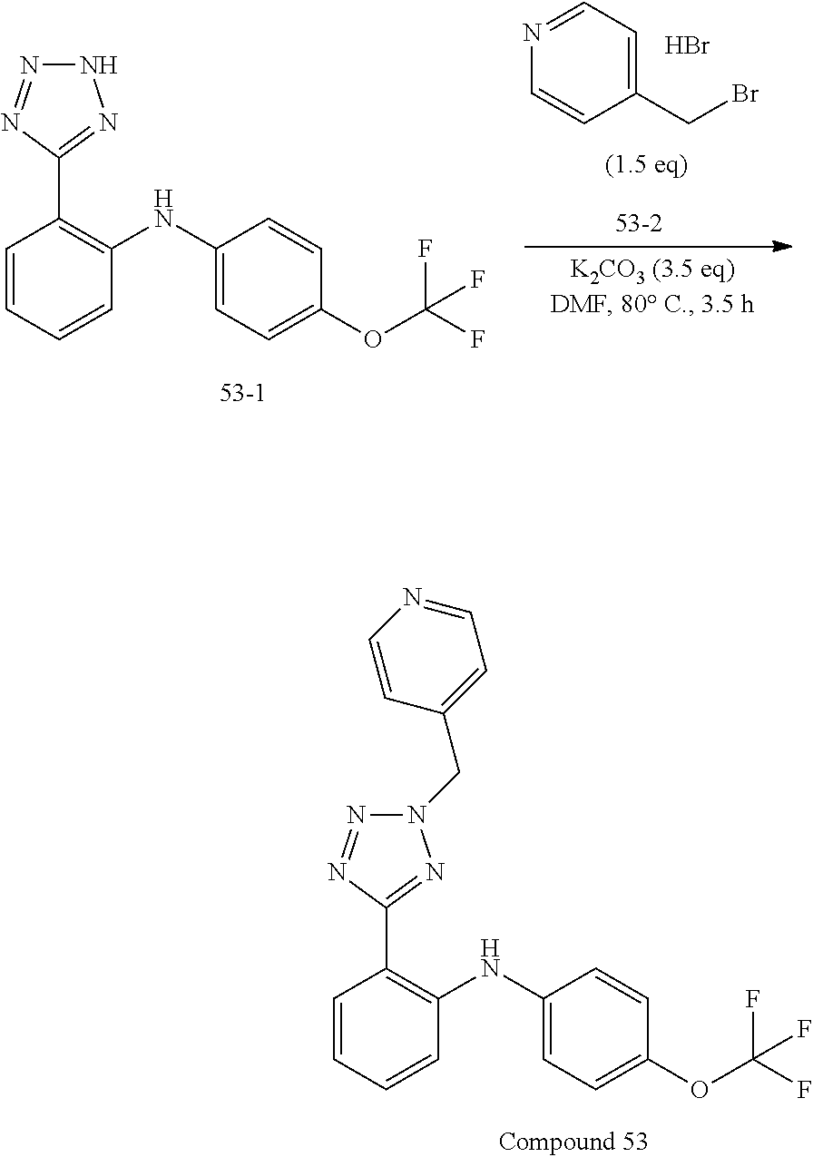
C1=CC=CC(NC2=CC=C(OC(F)(F)F)C=C2)=C1C1=NN(CC2=CC=NC=C2)N=N1.N1=CC=C(CBr)C=C1.C1=CC=CC(NC2=CC=C(OC(F)(F)F)C=C2)=C1C1=NNN=N1.Br
